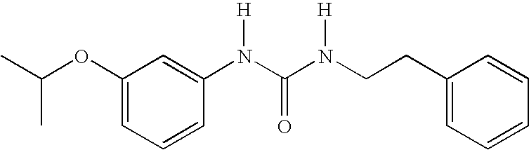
C1(OC(C)C)=CC=CC(N(C(N(CCC2=CC=CC=C2)[H])=O)[H])=C1
